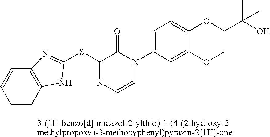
S(C1=NC=CN(C2=CC=C(OCC(O)(C)C)C(OC)=C2)C1=O)C1=NC2=C(C=CC=C2)N1
